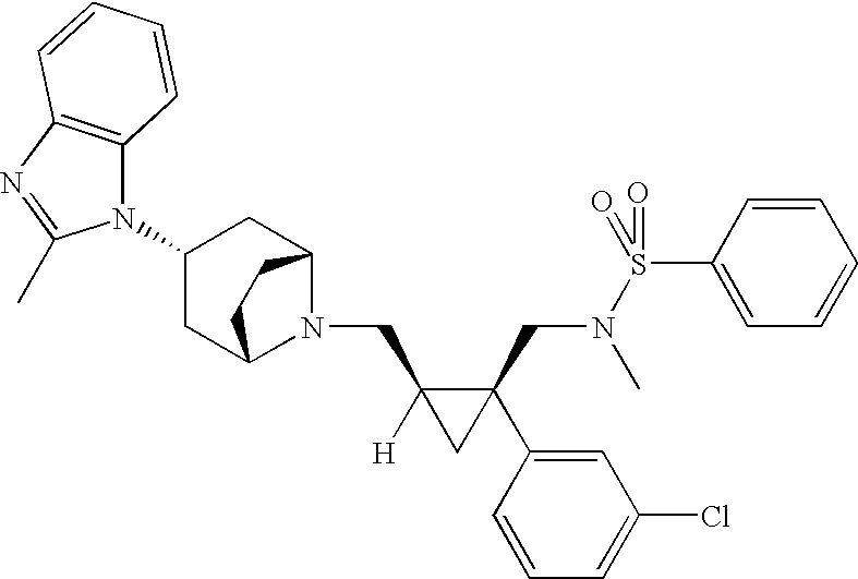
N1(CC2([H])CC2(C2=CC(Cl)=CC=C2)CN(S(C2=CC=CC=C2)(=O)=O)C)C2CC(N3C4=C(N=C3C)C=CC=C4)CC1CC2
